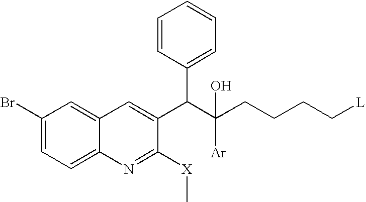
C1=C(Br)C=C2C(=C1)N=C([X]C)C(C(C(CCCC[L])(O)[Ar])C1=CC=CC=C1)=C2
